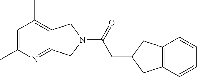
C1=C(C)N=C2C(=C1C)CN(C(=O)CC1CC3=C(C1)C=CC=C3)C2
